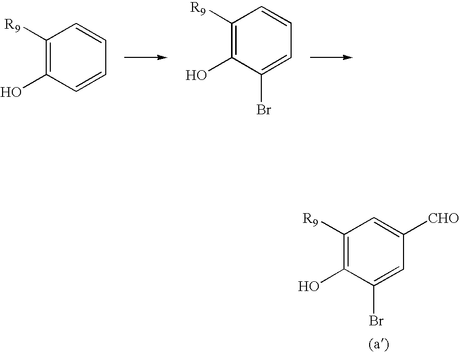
C1([R9])=C(O)C=CC=C1.C1([R9])=C(O)C(Br)=CC=C1.C1([R9])=C(O)C(Br)=CC([CHO])=C1
